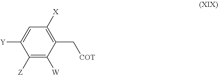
C1([X])=C(C[COT])C([W])=C([Z])C([Y])=C1
